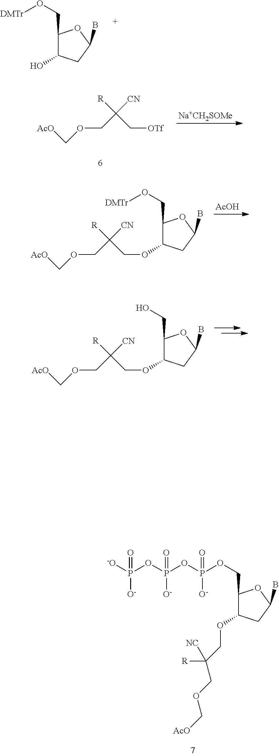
O(CC([CN])([R])C[OTf])C[AcO].C1(COP(OP(OP([-O])([O-])=O)([O-])=O)([O-])=O)C(OCC(COC[AcO])([R])[NC])CC(B)O1.C1(CO[DMTr])C(O)CC(B)O1.C1(CO[DMTr])C(OCC(COC[AcO])([CN])[R])CC(B)O1.[AcOH].C1(CO)C(OCC(COC[AcO])([CN])[R])CC(B)O1
